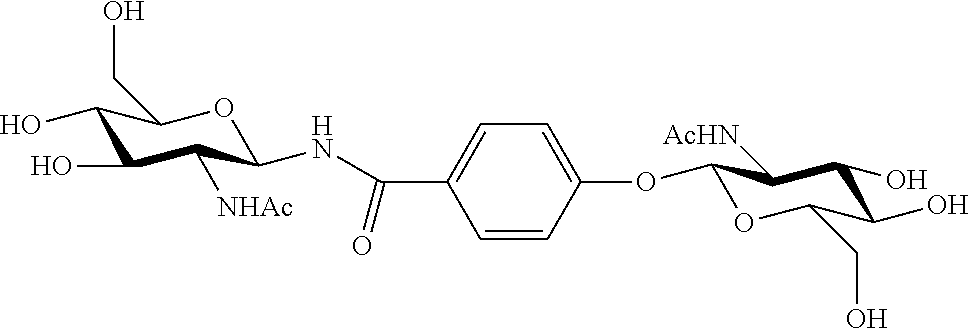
C1(O)C(O)C([NHAc])C(NC(C2=CC=C(OC3OC(CO)C(O)C(O)C3[AcHN])C=C2)=O)OC1CO
